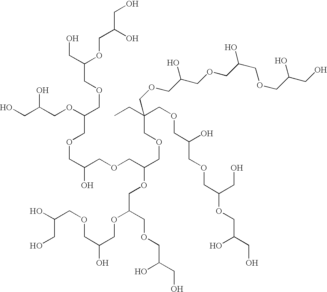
OCC(COC(COCC(CO)OCC(CO)O)COCC(O)COCC(COCC(CC)(COCC(COCC(OCC(CO)O)CO)O)COCC(COCC(COCC(CO)O)O)O)OCC(OCC(O)COCC(O)CO)COCC(CO)O)O
